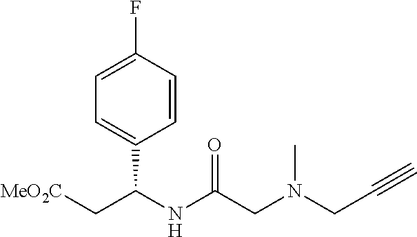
C(C(NC(CN(CC#C)C)=O)C1=CC=C(F)C=C1)[MeO2C]
